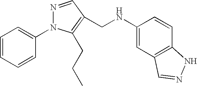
C1=CC=CC(N2N=CC(CNC3=CC4=C(C=C3)NN=C4)=C2CCC)=C1
